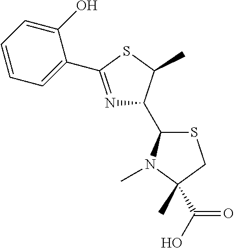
C1(O)=CC=CC=C1C1=NC(C2SCC(C)(C(O)=O)N2C)C(C)S1
